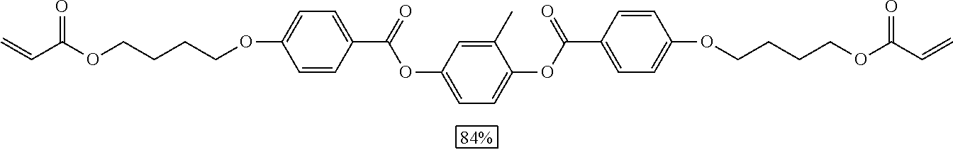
C=CC(OCCCCOC1=CC=C(C(OC2=CC=C(OC(=O)C3=CC=C(OCCCCOC(C=C)=O)C=C3)C(C)=C2)=O)C=C1)=O
